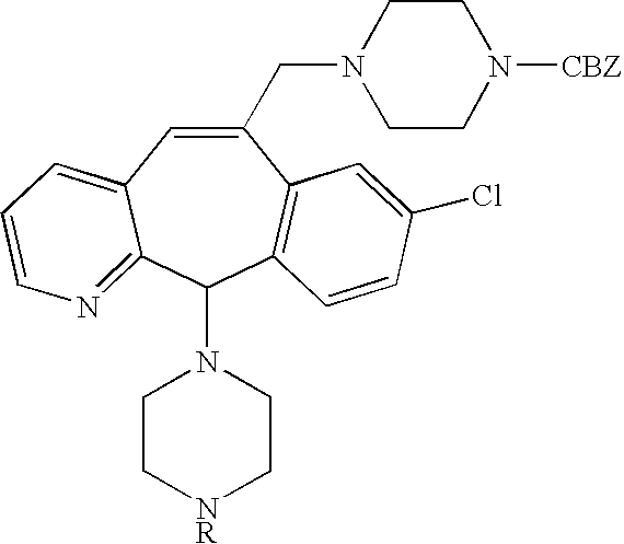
N1(C2C3=C(C(CN4CCN([CBZ])CC4)=CC4=CC=CN=C24)C=C(Cl)C=C3)CC[NR]CC1
